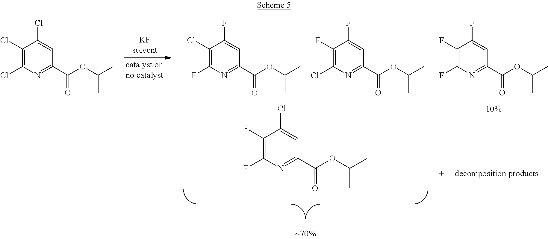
C1(Cl)=C(Cl)N=C(C(=O)OC(C)C)C=C1Cl.C1(F)=C(F)N=C(C(=O)OC(C)C)C=C1Cl.C1(F)=C(Cl)N=C(C(=O)OC(C)C)C=C1F.C1(Cl)=C(F)N=C(C(=O)OC(C)C)C=C1F.C1(F)=C(F)N=C(C(=O)OC(C)C)C=C1F
